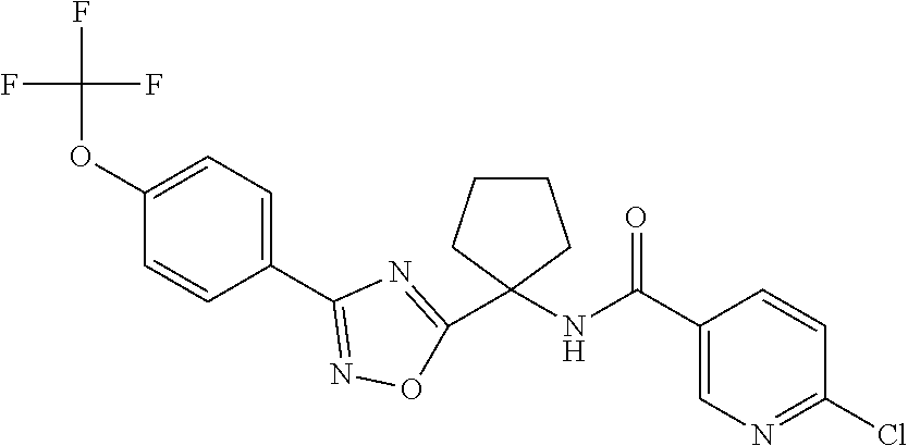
C1(OC(F)(F)F)=CC=C(C2=NOC(C3(NC(C4=CN=C(Cl)C=C4)=O)CCCC3)=N2)C=C1
